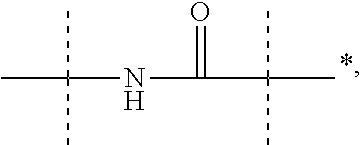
CC(C)(C)NC(=O)C(C)(C)C
